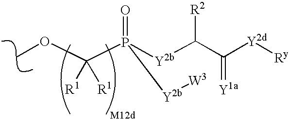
C(P([Y2b]C(C([Y2d][Ry])=[Y1a])[R2])(=O)[Y2b][W3])([R1])([R1])OC
